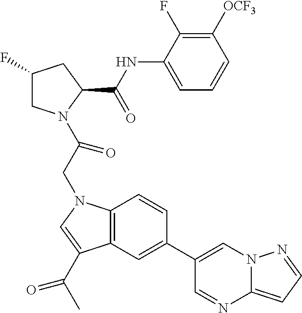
C1(F)CN(C(CN2C3=C(C(C(C)=O)=C2)C=C(C2=CN4C(=CC=N4)N=C2)C=C3)=O)C(C(NC2=CC=CC([OCF3])=C2F)=O)C1
